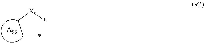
C(*)C[X9]*.[A93]
